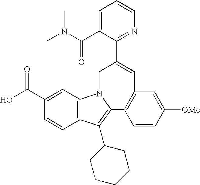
C1(C(N(C)C)=O)=CC=CN=C1C1=CC2=C(C=CC([OMe])=C2)C2=C(C3CCCCC3)C3=C(N2C1)C=C(C(O)=O)C=C3
